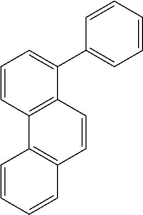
C1=CC2=C(C(C3=CC=CC=C3)=C1)C=CC1=C2C=CC=C1
